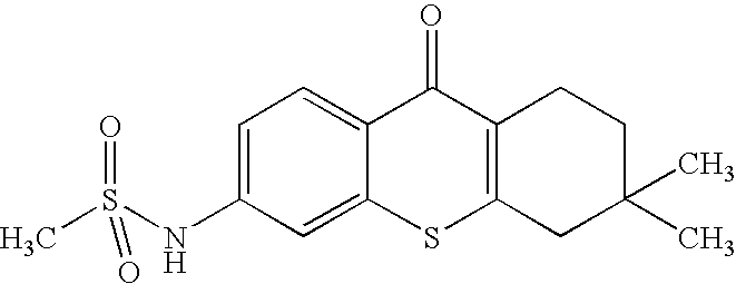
C1=C(NS(C)(=O)=O)C=C2C(=C1)C(=O)C1=C(S2)CC(C)(C)CC1
